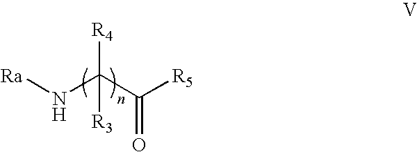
[Ra]NC(C([R5])=O)([R4])[R3]
